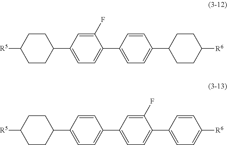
C1CC([R5])CCC1C1=CC=C(C2=CC=C(C3CCC([R6])CC3)C=C2)C(F)=C1.C1CC([R5])CCC1C1=CC=C(C2=CC=C(C3=CC=C([R6])C=C3)C(F)=C2)C=C1
